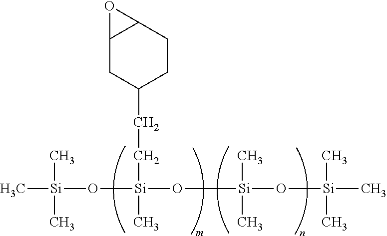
C[Si](O[Si](O[Si](O[Si](C)(C)C)(C)C)(CCC1CCC2C(C1)O2)C)(C)C
